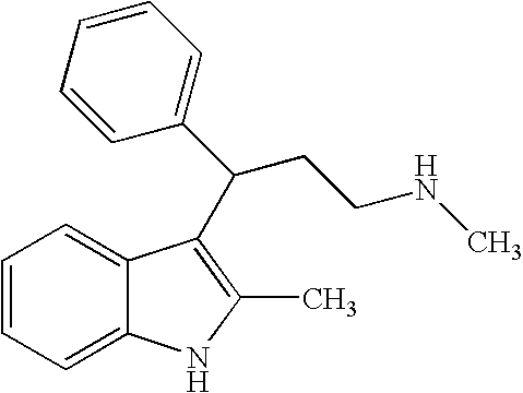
C1=CC=C2C(=C1)C(C(C1=CC=CC=C1)CCNC)=C(C)N2
